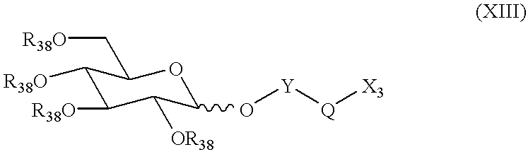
[R38O]CC1C([R38O])C([R38O])C([OR38])C(O[Y][Q][X3])O1
